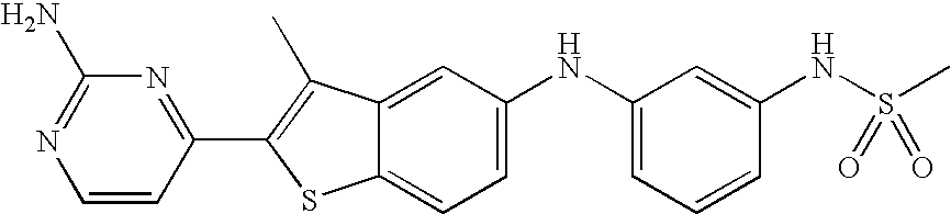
C1=CC(C2=C(C)C3=CC(NC4=CC=CC(NS(C)(=O)=O)=C4)=CC=C3S2)=NC(N)=N1
